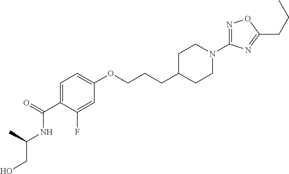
C1=C(C(=O)NC(CO)C)C(F)=CC(OCCCC2CCN(C3=NOC(CCC)=N3)CC2)=C1
